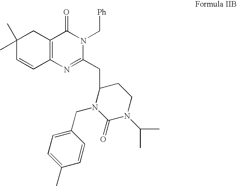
C1(C)(C)C=CC2=C(C1)C(=O)N(C[Ph])C(CC1N(CC3=CC=C(C)C=C3)C(=O)N(C(C)C)CC1)=N2
